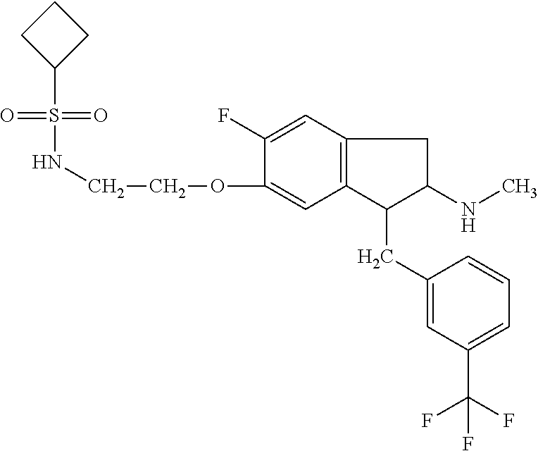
O=S(=O)(C1CCC1)NCCOC1=CC2=C(C=C1F)CC(NC)C2CC1=CC(C(F)(F)F)=CC=C1
